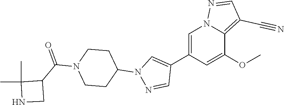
C1(C2=CN(C3CCN(C(C4CNC4(C)C)=O)CC3)N=C2)=CN2C(=C(C#N)C=N2)C(OC)=C1
